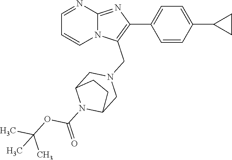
C1=CC(C2CC2)=CC=C1C1=C(CN2CC3N(C(OC(C)(C)C)=O)C(C2)CC3)N2C(=N1)N=CC=C2
